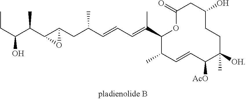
C1(=O)OC(C(=CC=CC(C)CC2C(C(C(CC)O)C)O2)C)C(C)C=CC([AcO])C([OH])(C)CCC(O)C1
